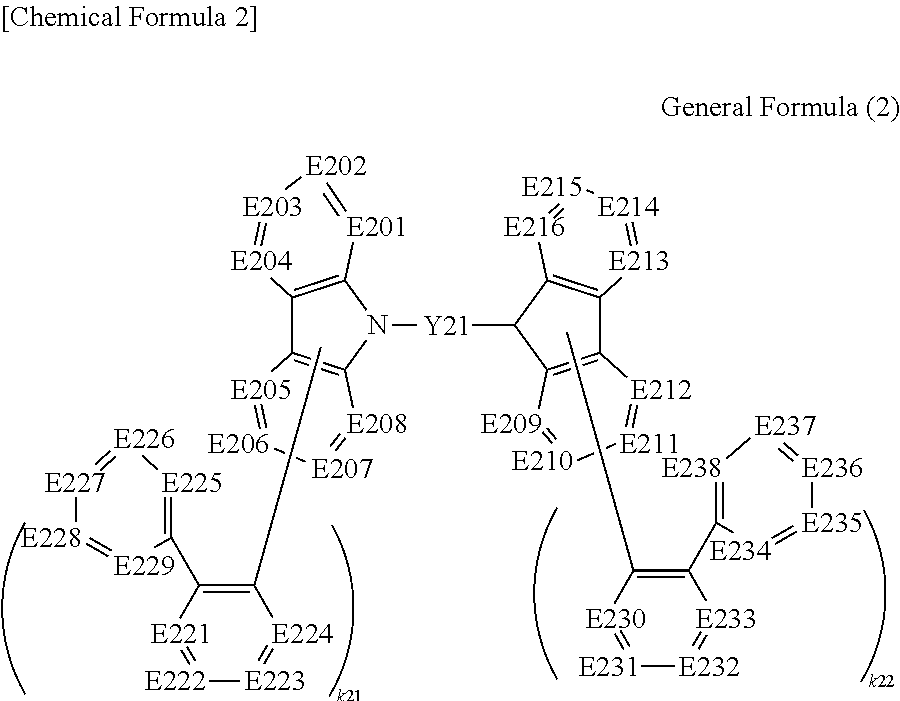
C12=C(N([Y21]C3C4=C(C5=C3[E209]=[E210][E211]=[E212]5)[E213]=[E214][E215]=[E216]4)C3=C1[E205]=[E206][E207]=[E208]3)[E201]=[E202][E203]=[E204]2.CC1=C(C2=[E225][E226]=[E227][E228]=[E229]2)[E221]=[E222][E223]=[E224]1.CC1=C(C2=[E238][E237]=[E236][E235]=[E234]2)[E233]=[E232][E231]=[E230]1
